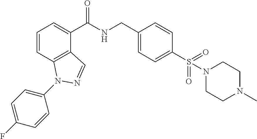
C1=CC2=C(C(C(NCC3=CC=C(S(=O)(=O)N4CCN(C)CC4)C=C3)=O)=C1)C=NN2C1=CC=C(F)C=C1
